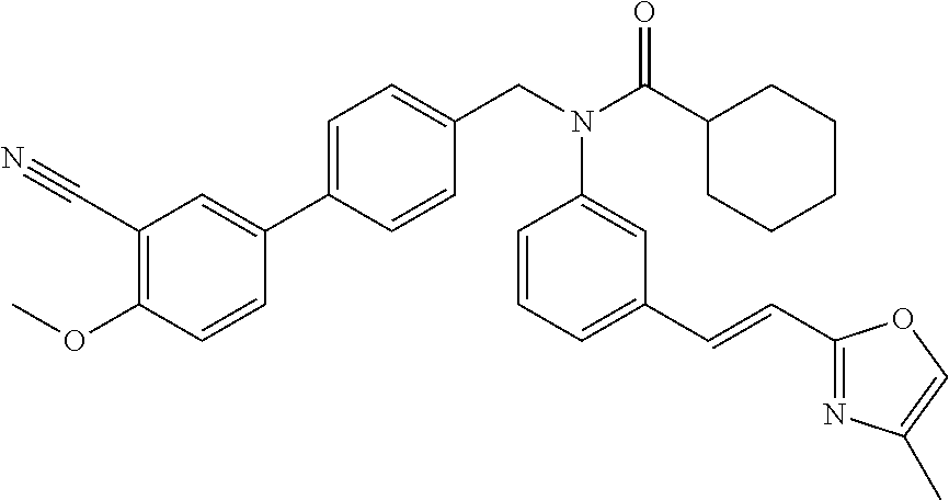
C1(C#N)=C(OC)C=CC(C2=CC=C(CN(C(C3CCCCC3)=O)C3=CC(C=CC4=NC(C)=CO4)=CC=C3)C=C2)=C1
